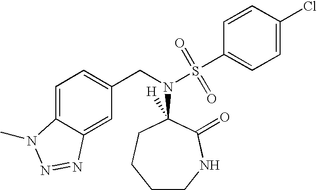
C12=CC=C(CN(C3([H])CCCCNC3=O)S(C3=CC=C(Cl)C=C3)(=O)=O)C=C1N=NN2C
